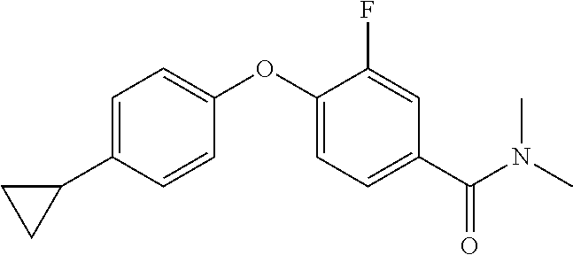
C1=C(C2CC2)C=CC(OC2=CC=C(C(N(C)C)=O)C=C2F)=C1
